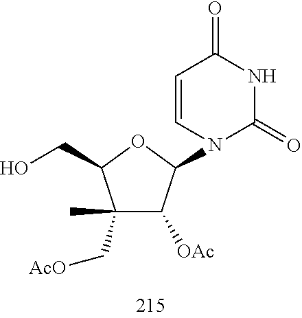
C1(C)(C[AcO])C([OAc])C(N2C(=O)NC(=O)C=C2)OC1CO
